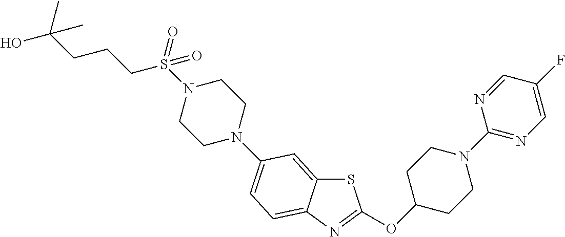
S1C2=CC(N3CCN(S(CCCC(O)(C)C)(=O)=O)CC3)=CC=C2N=C1OC1CCN(C2=NC=C(F)C=N2)CC1
